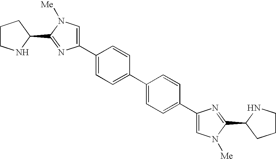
C1(C2=CN([Me])C(C3CCCN3)=N2)=CC=C(C2=CC=C(C3=CN([Me])C(C4CCCN4)=N3)C=C2)C=C1
